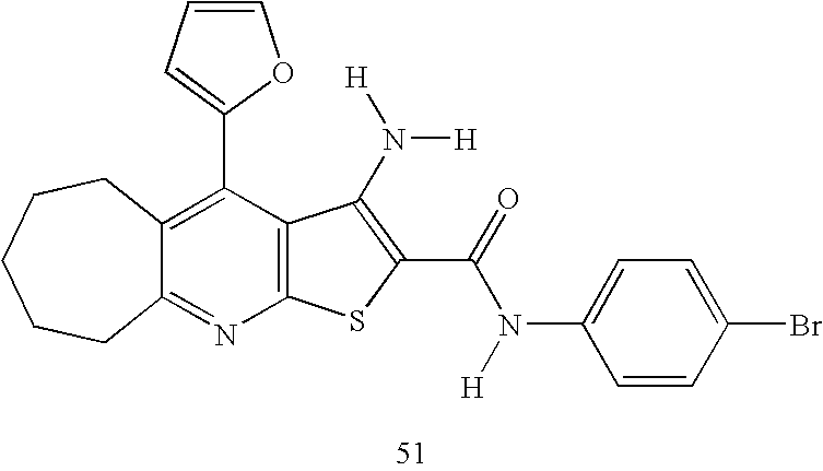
C12=C(C3=CC=CO3)C3=C(N=C1CCCCC2)SC(C(=O)N(C1=CC=C(Br)C=C1)[H])=C3N([H])[H]
